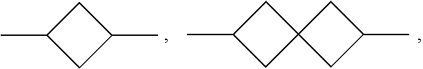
C1C(C)CC1C.CC1CC2(C1)CC(C)C2
